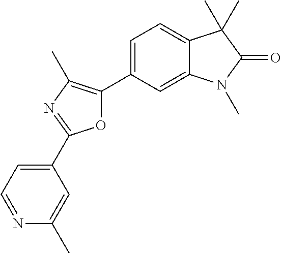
O1C(C2=CC=C3C(=C2)N(C)C(=O)C3(C)C)=C(C)N=C1C1=CC=NC(C)=C1
